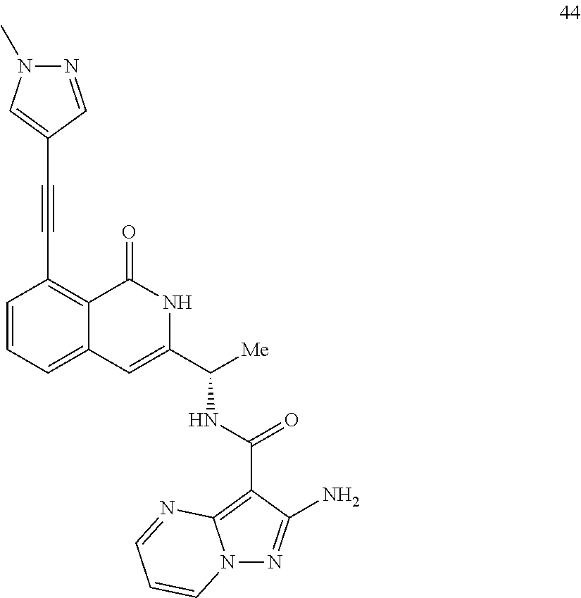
C1=CC(C#CC2=CN(C)N=C2)=C2C(=C1)C=C(C(NC(C1=C3N(N=C1N)C=CC=N3)=O)[Me])NC2=O
